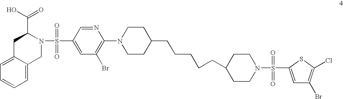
N1(S(=O)(=O)C2=CC(Br)=C(N3CCC(CCCCCC4CCN(S(=O)(=O)C5=CC(Br)=C(Cl)S5)CC4)CC3)N=C2)C(C(O)=O)CC2=CC=CC=C2C1
